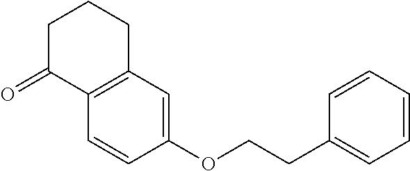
C1(OCCC2=CC=CC=C2)=CC2=C(C=C1)C(=O)CCC2
